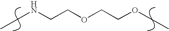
CCNCCOCCOCC
